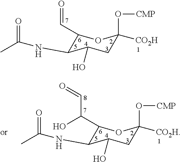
C1(C=O)C(NC(C)=O)C(O)CC([CO2H])(O[CMP])O1.C1(C(C=O)O)C(NC(C)=O)C(O)CC([CO2H])(O[CMP])O1
